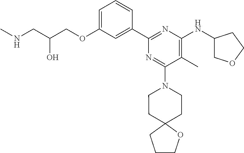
C1=C(OCC(CNC)O)C=C(C2=NC(NC3COCC3)=C(C)C(N3CCC4(CC3)CCCO4)=N2)C=C1
